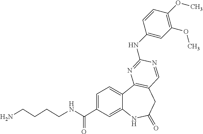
C1=C(C(NCCCCN)=O)C=C2C(=C1)C1=C(CC(=O)N2)C=NC(NC2=CC(OC)=C(OC)C=C2)=N1
